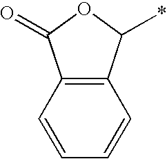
C12=C(C=CC=C1)C(=O)OC2*
